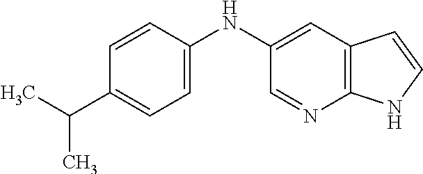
C1(NC2=CC=C(C(C)C)C=C2)=CC2=C(N=C1)NC=C2
